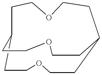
C12CCOCCC(CCOCC1)CCOCC2
